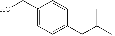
C1(CO)=CC=C(CC(C)C)C=C1
